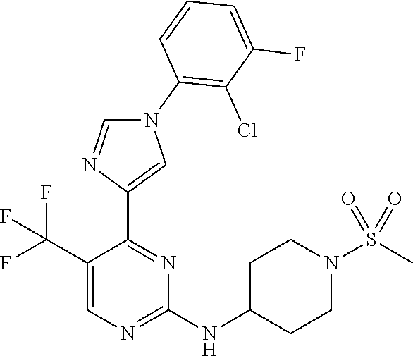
N1(C2=C(Cl)C(F)=CC=C2)C=NC(C2=NC(NC3CCN(S(C)(=O)=O)CC3)=NC=C2C(F)(F)F)=C1
